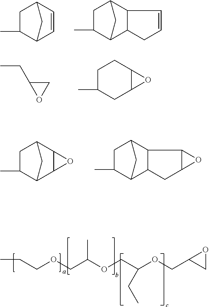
C1(C)C2CC(C1)C1C2CC=C1.C1(C)C2CC(C1)C=C2.CCCOCC(OCC(OCC1CO1)CC)C.CCC1OC1.CC1CC2C(CC1)O2.CC1C2CC(C1)C1OC21.CC1C2CC(C1)C1C2CC2C1O2
